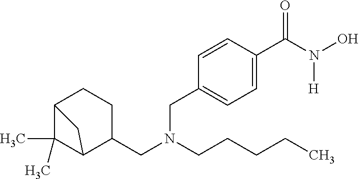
C12C(C)(C)C(C(CN(CCCCC)CC3=CC=C(C(N(O)[H])=O)C=C3)CC1)C2
